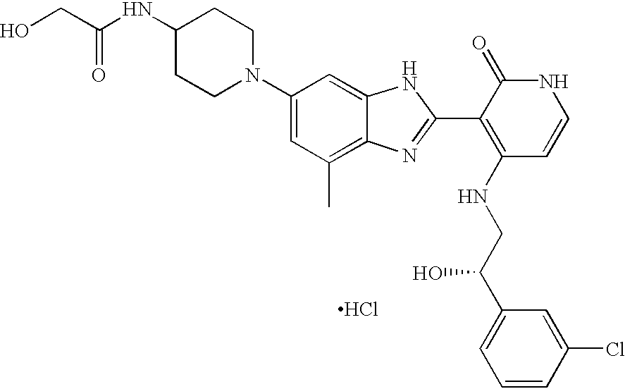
C1(N2CCC(NC(CO)=O)CC2)=CC(C)=C2C(=C1)NC(C1=C(NCC(C3=CC=CC(Cl)=C3)O)C=CNC1=O)=N2.Cl
